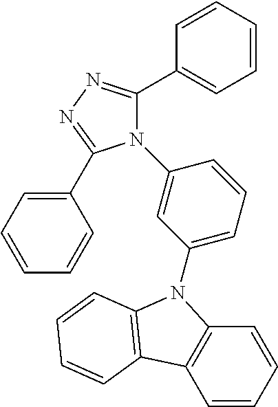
N1(C2=CC(N3C4=C(C=CC=C4)C4=C3C=CC=C4)=CC=C2)C(C2=CC=CC=C2)=NN=C1C1=CC=CC=C1
